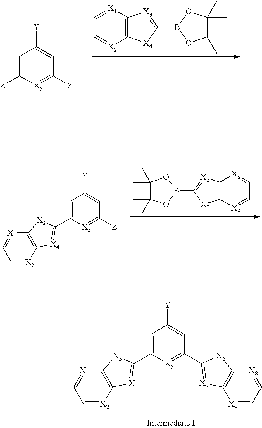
[Z]C1=CC([Y])=CC([Z])=[X5]1.C1(C)(C)C(C)(C)OB(C2=[X3]C3=C([X4]2)[X2]=CC=[X1]3)O1.C1=[X2]C2=C([X1]=C1)[X3]C(C1=CC([Y])=CC([Z])=[X5]1)=[X4]2.C1(C)(C)C(C)(C)OB(C2=[X6]C3=C([X7]2)[X9]=CC=[X8]3)O1.C1(C2=CC([Y])=CC(C3=[X7]C4=C([X6]3)[X8]=CC=[X9]4)=[X5]2)=[X4]C2=C([X3]1)[X1]=CC=[X2]2
